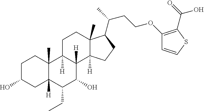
OC1CCC2(C)C([H])(C1)C(CC)C(O)C1([H])C2([H])CCC2(C)C1([H])CCC2C(C)CCOC1=C(C(O)=O)SC=C1
